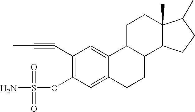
C1(C#CC)=C(OS(=O)(=O)N)C=C2C(=C1)C1C(CC2)C2C(C)(CC1)C(C)CC2
